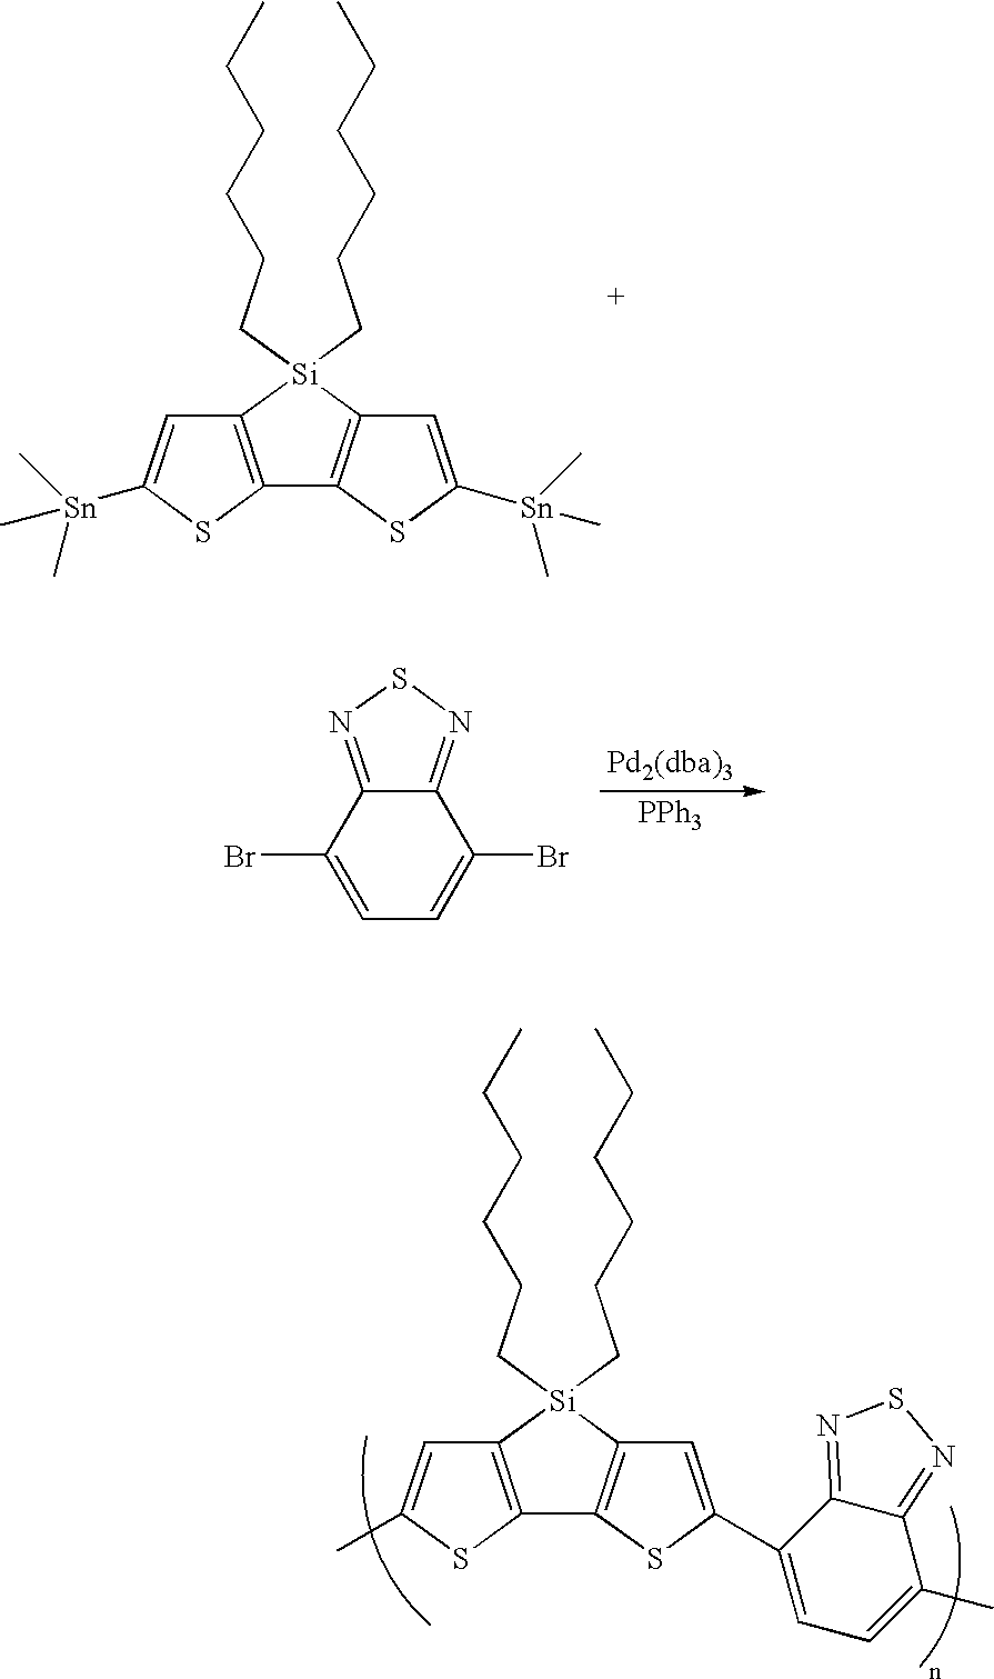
C1=C(Br)C2=NSN=C2C(Br)=C1.[PPh3].C12=C([Si](CCCCCC)(CCCCCC)C3=C1SC(C1=CC=C(C)C4=NSN=C14)=C3)C=C(C)S2.C12=C(C3=C([Si]1(CCCCCC)CCCCCC)C=C([Sn](C)(C)C)S3)SC([Sn](C)(C)C)=C2
